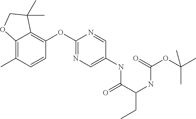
C12=C(C)C=CC(OC3=NC=C(NC(C(CC)NC(OC(C)(C)C)=O)=O)C=N3)=C1C(C)(C)CO2
